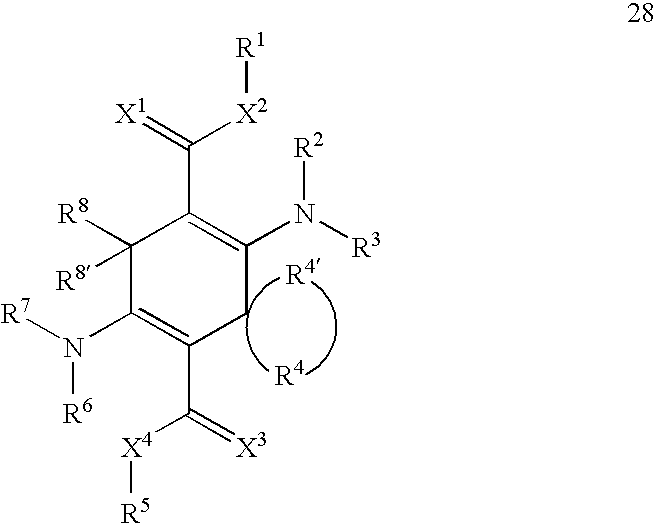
[R4].[R4].N([R6])(C1=C(C([X4][R5])=[X3])CC(N([R3])[R2])=C(C(=[X1])[X2][R1])C1([R8])[R8])[R7]
